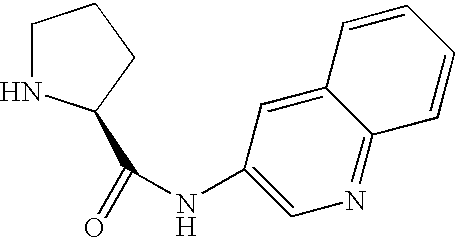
C1NC(C(=O)NC2=CN=C3C(=C2)C=CC=C3)CC1
